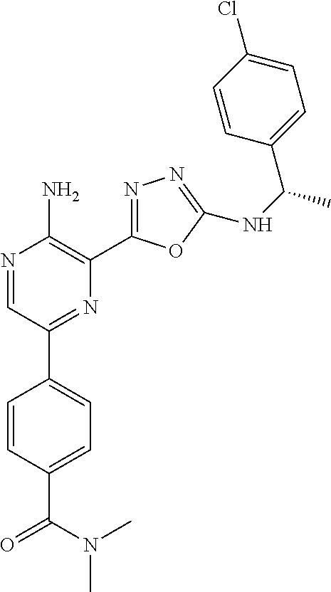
C1=CC(C(N(C)C)=O)=CC=C1C1=NC(C2=NN=C(NC(C3=CC=C(Cl)C=C3)C)O2)=C(N)N=C1
